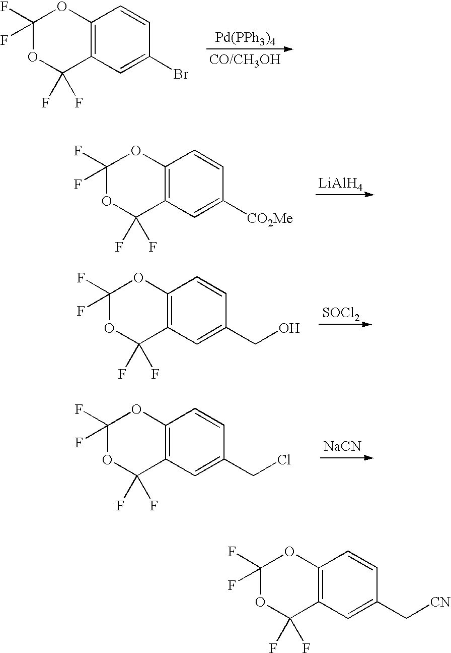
C1(F)(F)OC(F)(F)C2=C(O1)C=CC(Br)=C2.[Pd(PPh3)4].C1(F)(F)OC(F)(F)C2=C(O1)C=CC([CO2Me])=C2.[LiAlH4].C1(F)(F)OC(F)(F)C2=C(O1)C=CC(CO)=C2.[SOCl2].C1(F)(F)OC(F)(F)C2=C(O1)C=CC(CCl)=C2.[NaCN].C1(F)(F)OC(F)(F)C2=C(O1)C=CC(C[CN])=C2
